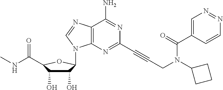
C1(O)C(O)C(C(NC)=O)OC1N1C2=C(C(N)=NC(C#CCN(C(=O)C3=CN=NC=C3)C3CCC3)=N2)N=C1
